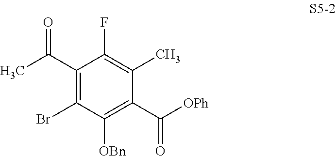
C1(C(C)=O)=C(Br)C([OBn])=C(C([OPh])=O)C(C)=C1F
